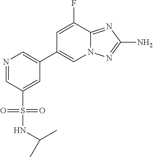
N1=CC(S(=O)(=O)NC(C)C)=CC(C2=CN3C(=NC(N)=N3)C(F)=C2)=C1
